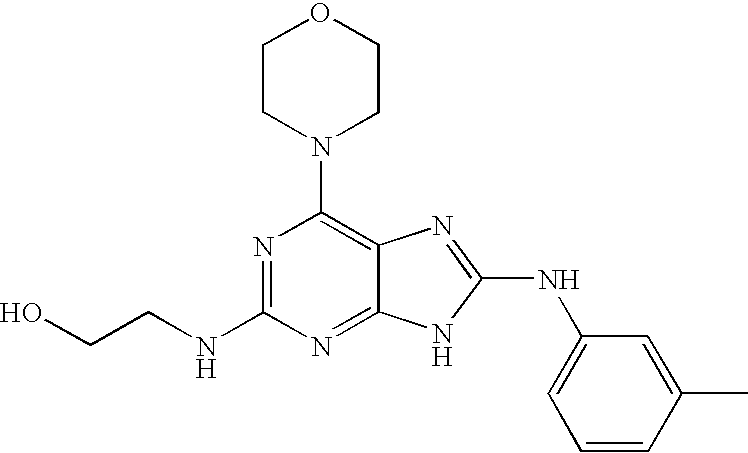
N(C1=NC(N2CCOCC2)=C2C(=N1)NC(NC1=CC=CC(C)=C1)=N2)CCO
